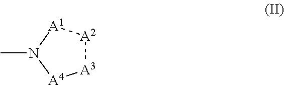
[A3]1[A2][A1]N(C)[A4]1
